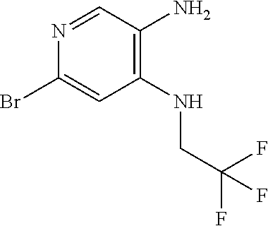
C1(NCC(F)(F)F)=C(N)C=NC(Br)=C1
